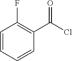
C1=CC=CC(C(Cl)=O)=C1F
